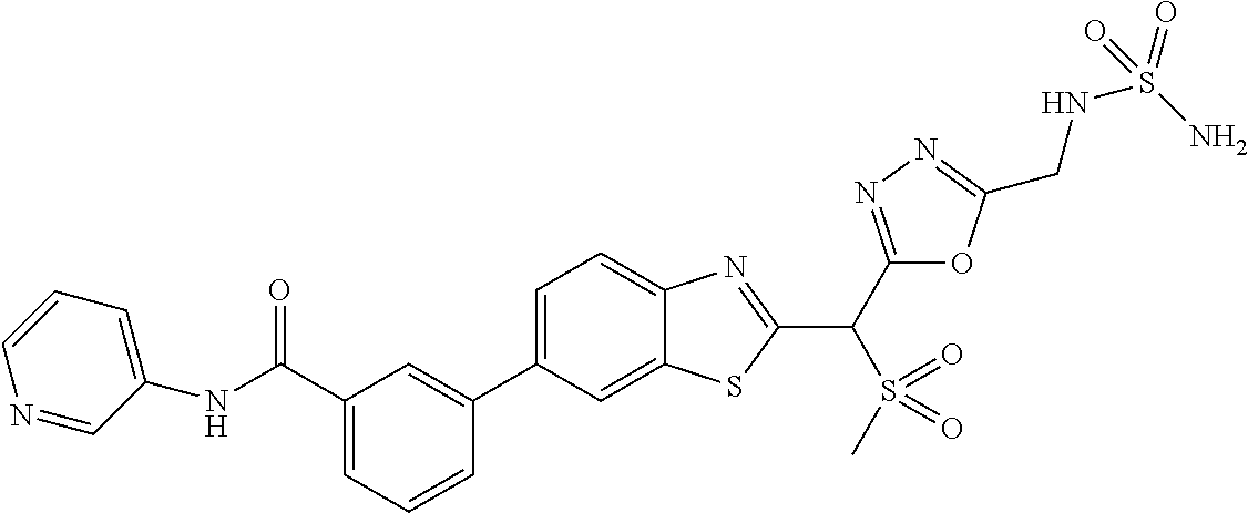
C1(C2=CC(C(NC3=CC=CN=C3)=O)=CC=C2)=CC=C2C(=C1)SC(C(C1=NN=C(CNS(=O)(N)=O)O1)S(=O)(=O)C)=N2
